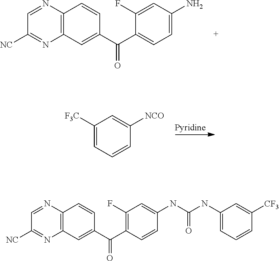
C12=C(N=CC([NC])=N1)C=CC(C(C1=CC=C(N)C=C1F)=O)=C2.C1([F3C])=CC=CC([NCO])=C1.C12=C(N=CC([NC])=N1)C=CC(C(C1=C(F)C=C(NC(NC3=CC=CC([CF3])=C3)=O)C=C1)=O)=C2
